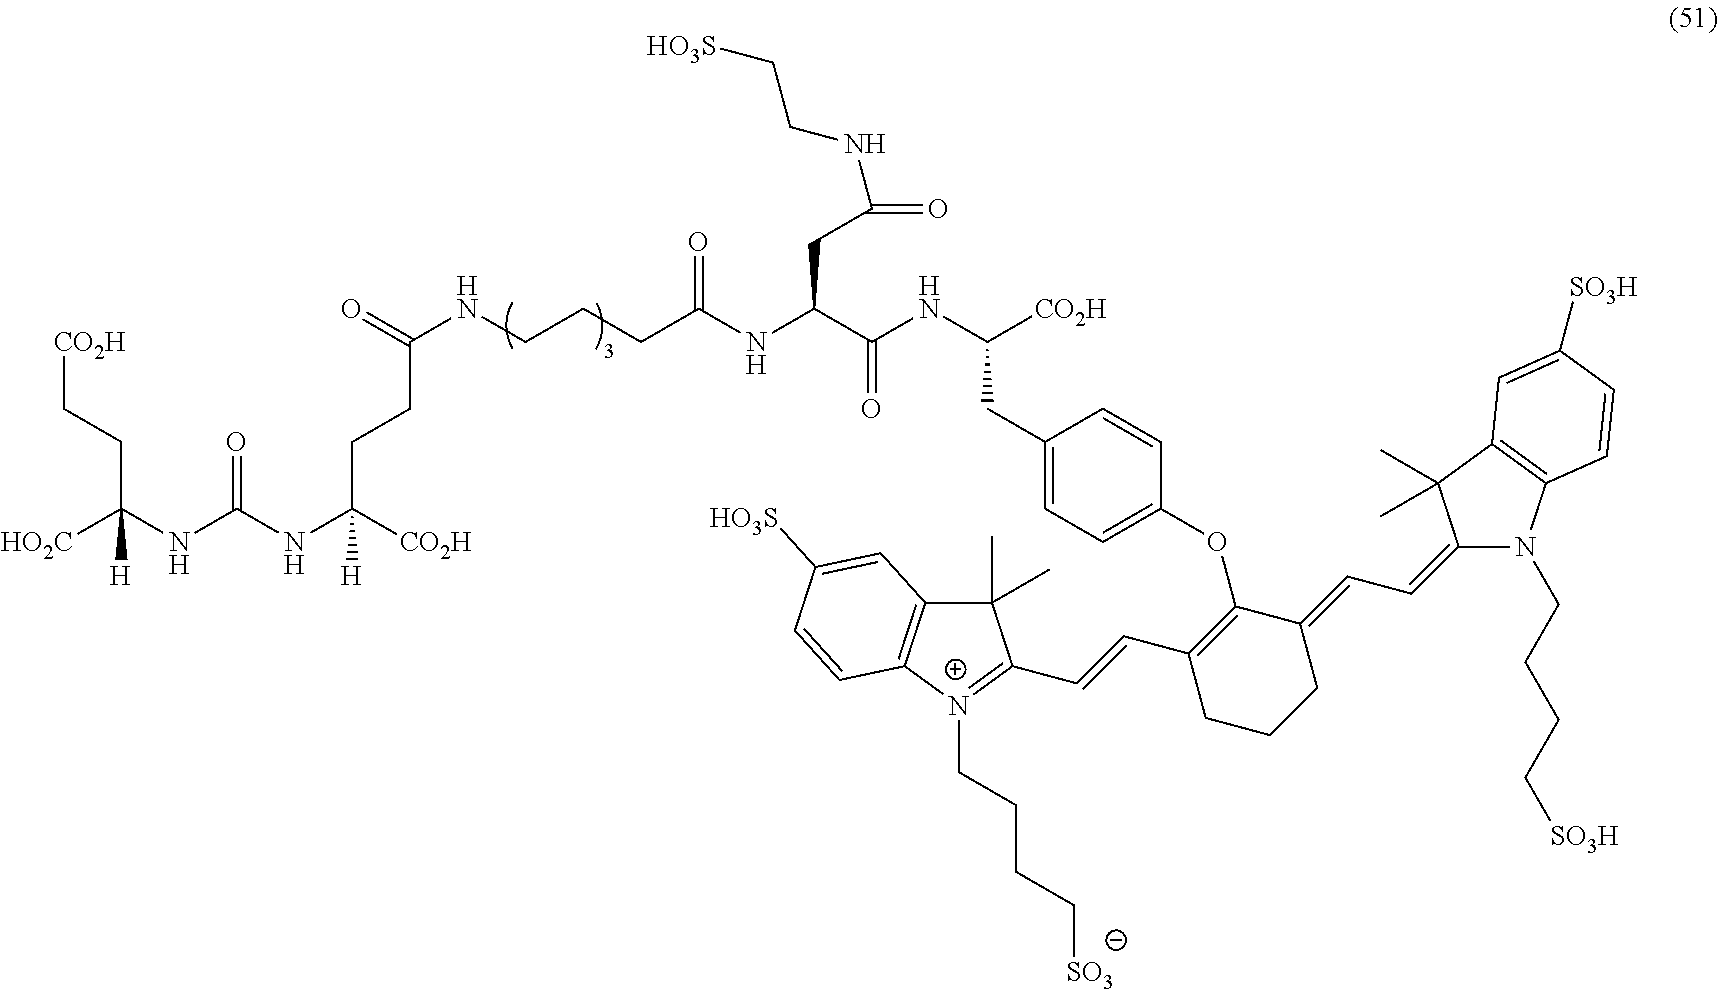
[HO2C]C(NC(NC([CO2H])(CCC(NCCCC(NC(C(NC([CO2H])CC1=CC=C(OC2=C(C=CC3=[N+](CCCC[SO3])C4=C(C3(C)C)C=C([HO3S])C=C4)CCCC2=CC=C2N(CCCC[SO3H])C3=C(C2(C)C)C=C([SO3H])C=C3)C=C1)=O)CC(=O)NCC[HO3S])=O)=O)[H])=O)(CC[CO2H])[H]
